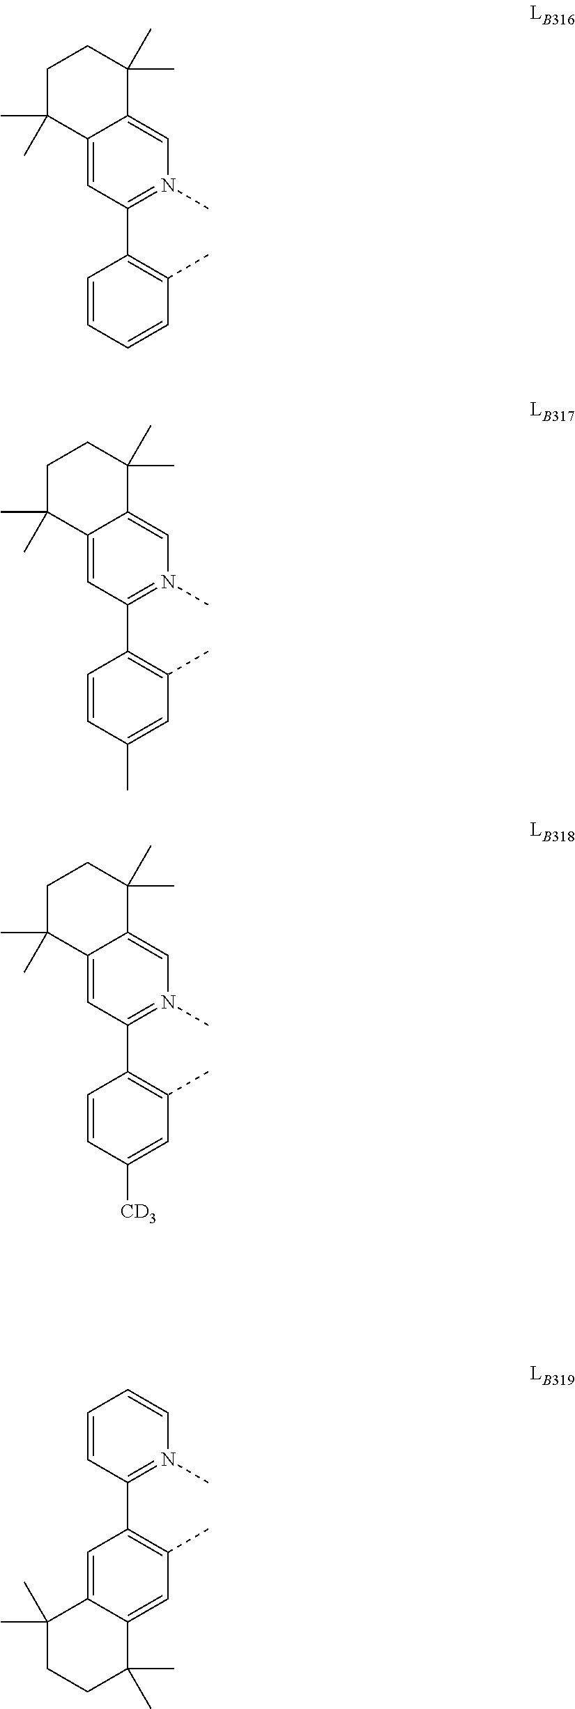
C12=CC(C3=C(C)C=CC=C3)=N(C)C=C1C(C)(C)CCC2(C)C.C12=CC(C3=C(C)C=C(C)C=C3)=N(C)C=C1C(C)(C)CCC2(C)C.C12=CC(C3=C(C)C=C([CD3])C=C3)=N(C)C=C1C(C)(C)CCC2(C)C.C1=CC(C2=C(C)C=C3C(=C2)C(C)(C)CCC3(C)C)=N(C)C=C1
